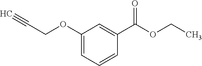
C1(OCC#C)=CC=CC(C(OCC)=O)=C1
